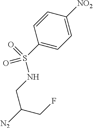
C1(S(=O)(NCC([N2])CF)=O)=CC=C([NO2])C=C1
